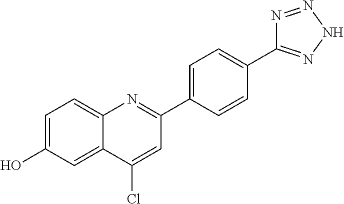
C1=C(O)C=C2C(=C1)N=C(C1=CC=C(C3=NNN=N3)C=C1)C=C2Cl
